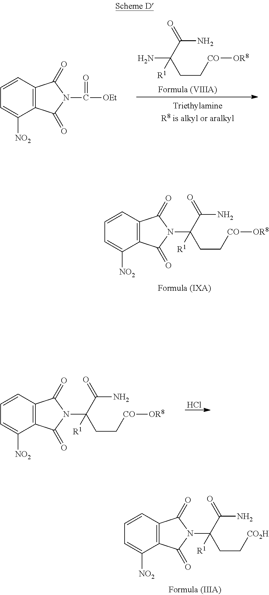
C12=C(C=CC=C1[NO2])C(=O)N(C(CC[CO][OR8])(C(N)=O)[R1])C2=O.Cl.C12=C(C=CC=C1[NO2])C(=O)N(C(CC[CO2H])(C(N)=O)[R1])C2=O.C(C[CO][OR8])C(C(N)=O)(N)[R1].C12=C(C=CC=C1[NO2])C(=O)N(C(=O)[OEt])C2=O.C12=C(C=CC=C1[NO2])C(=O)N(C(CC[CO][OR8])(C(N)=O)[R1])C2=O
